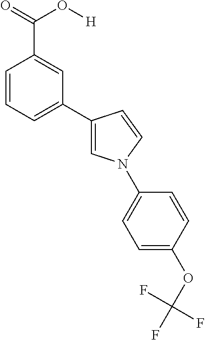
C1=CC=C(C2=CN(C3=CC=C(OC(F)(F)F)C=C3)C=C2)C=C1C(=O)O[H]
